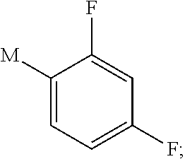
C1([M])=CC=C(F)C=C1F
